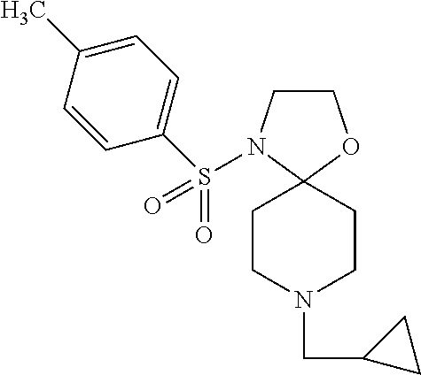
C1COC2(N1S(=O)(=O)C1=CC=C(C)C=C1)CCN(CC1CC1)CC2
